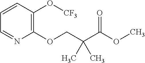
C1=NC(OCC(C(=O)OC)(C)C)=C(O[CF3])C=C1
